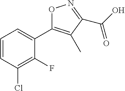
C1=CC(Cl)=C(F)C(C2=C(C)C(C(O)=O)=NO2)=C1
